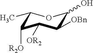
CC1OC(O)C([OBn])C([OR2])C1[R2O]
